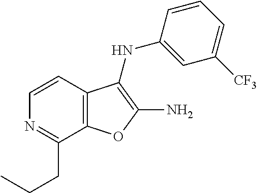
N1=C(CCC)C2=C(C=C1)C(NC1=CC([CF3])=CC=C1)=C(N)O2
